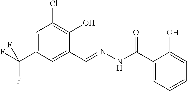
C1=C(C(F)(F)F)C=C(C=NNC(C2=CC=CC=C2O)=O)C(O)=C1Cl
